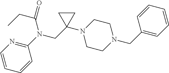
C1=CN=C(N(CC2(N3CCN(CC4=CC=CC=C4)CC3)CC2)C(=O)CC)C=C1
